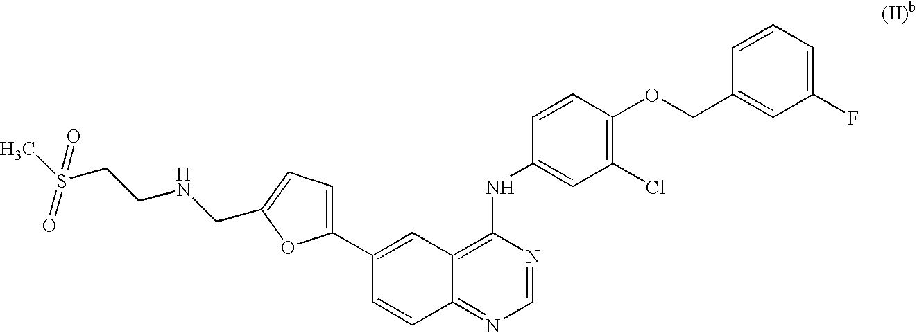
C12=C(NC3=CC(Cl)=C(OCC4=CC(F)=CC=C4)C=C3)N=CN=C1C=CC(C1=CC=C(CNCCS(C)(=O)=O)O1)=C2
